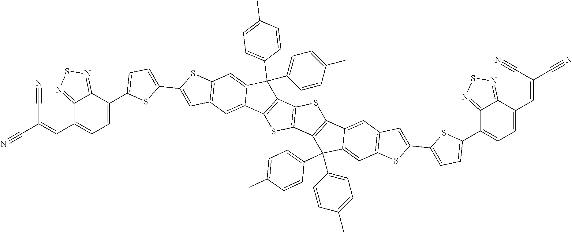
C1=C(C2=CC=C(C3=CC4=C(S3)C=C3C(=C4)C4=C(C3(C3=CC=C(C)C=C3)C3=CC=C(C)C=C3)C3=C(S4)C4=C(S3)C3=CC5=C(C=C3C4(C3=CC=C(C)C=C3)C3=CC=C(C)C=C3)SC(C3=CC=C(C4=CC=C(C=C(C#N)C#N)C6=NSN=C46)S3)=C5)S2)C2=NSN=C2C(C=C(C#N)C#N)=C1
